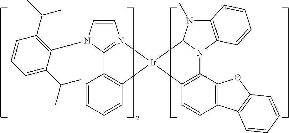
C1=CC=CC2=C1C1=N(C=CN1C1=C(C(C)C)C=CC=C1C(C)C)[Ir]21C2=C(C3=C(C=C2)C2=C(O3)C=CC=C2)N2C1N(C)C1=C2C=CC=C1
